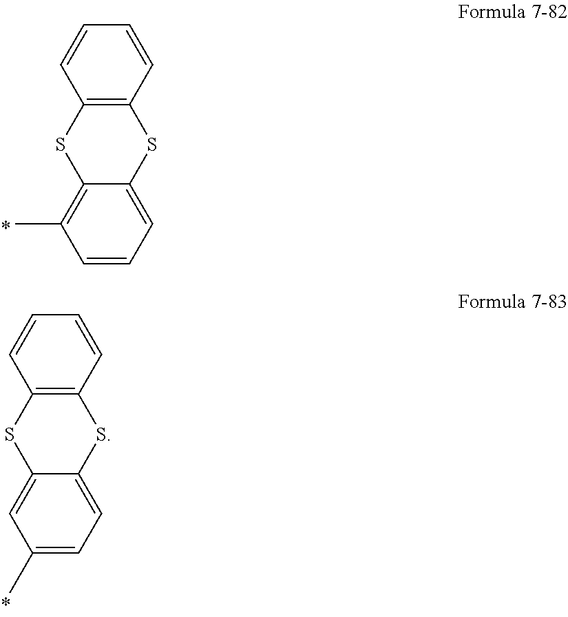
C1=CC=C2C(=C1C)SC1=C(S2)C=CC=C1.C1(C)=CC=C2C(=C1)SC1=C(S2)C=CC=C1
